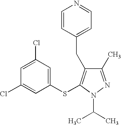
C1(Cl)=CC(Cl)=CC(SC2=C(CC3=CC=NC=C3)C(C)=NN2C(C)C)=C1
